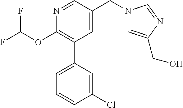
C1(OC(F)F)=C(C2=CC=CC(Cl)=C2)C=C(CN2C=C(CO)N=C2)C=N1
